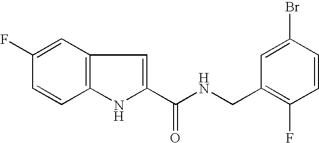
C12=C(C=C(F)C=C1)C=C(C(NCC1=C(F)C=CC(Br)=C1)=O)N2
